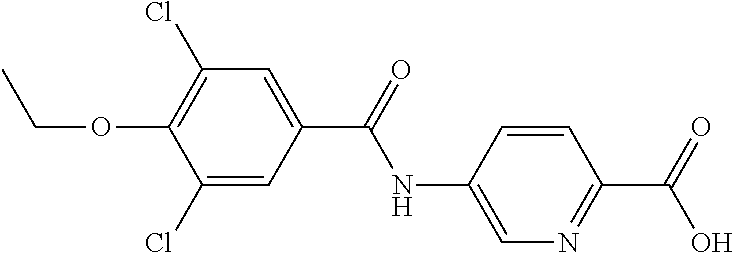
C1=C(NC(=O)C2=CC(Cl)=C(OCC)C(Cl)=C2)C=CC(C(=O)O)=N1
